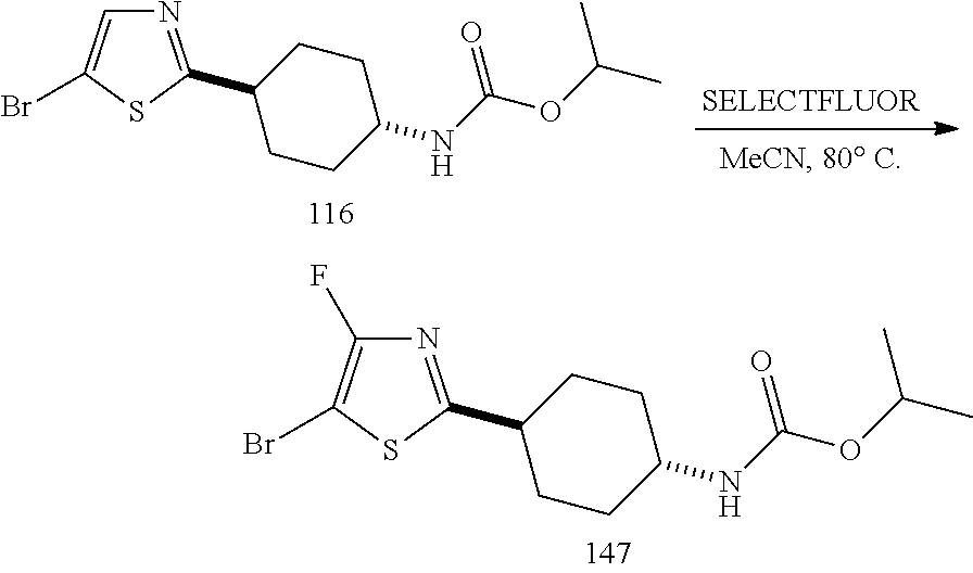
N1=C(C2CCC(NC(OC(C)C)=O)CC2)SC(Br)=C1F.N1=C(C2CCC(NC(OC(C)C)=O)CC2)SC(Br)=C1
